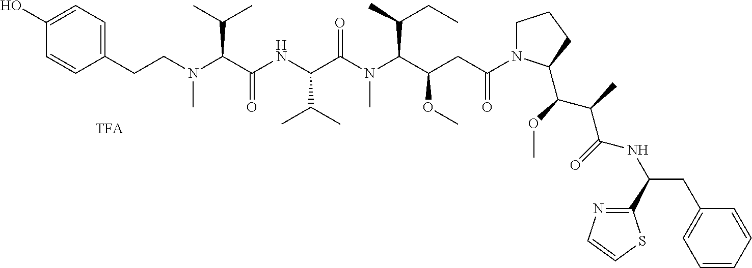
N(C(C(NC(C(N(C(C(CC(N1CCCC1C(C(C)C(NC(CC1=CC=CC=C1)C1=NC=CS1)=O)OC)=O)OC)C(C)CC)C)=O)C(C)C)=O)C(C)C)(CCC1=CC=C(O)C=C1)C
